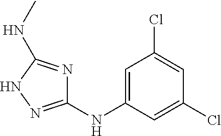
C1(NC2=CC(Cl)=CC(Cl)=C2)=NNC(NC)=N1
